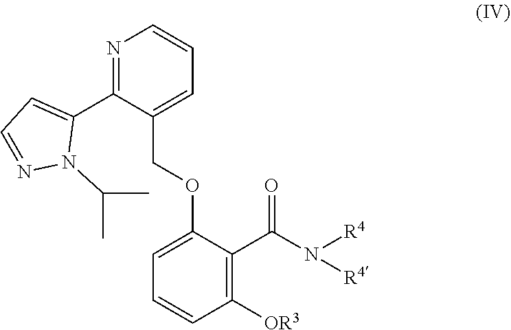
C(OC1=CC=CC([OR3])=C1C(N([R4])[R4])=O)C1=CC=CN=C1C1=CC=NN1C(C)C
